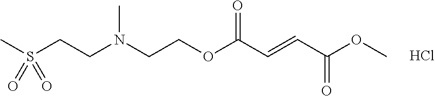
C(N(CCOC(C=CC(OC)=O)=O)C)CS(C)(=O)=O.Cl
